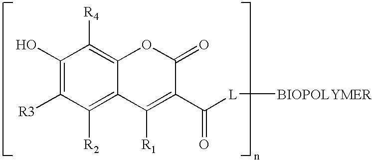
C1(O)=C([R3])C([R2])=C2C(=C1[R4])OC(=O)C(C([L][BIOPOLYMER])=O)=C2[R1]
